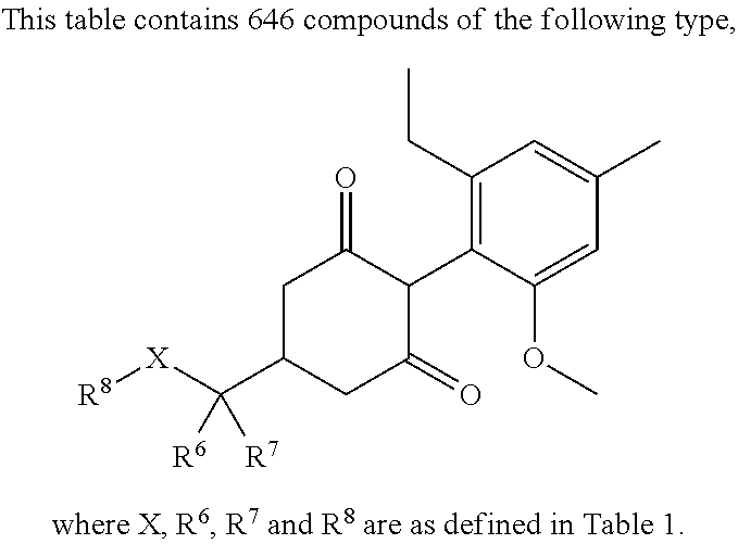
C1(CC)=C(C2C(=O)CC(C([X][R8])([R6])[R7])CC2=O)C(OC)=CC(C)=C1
